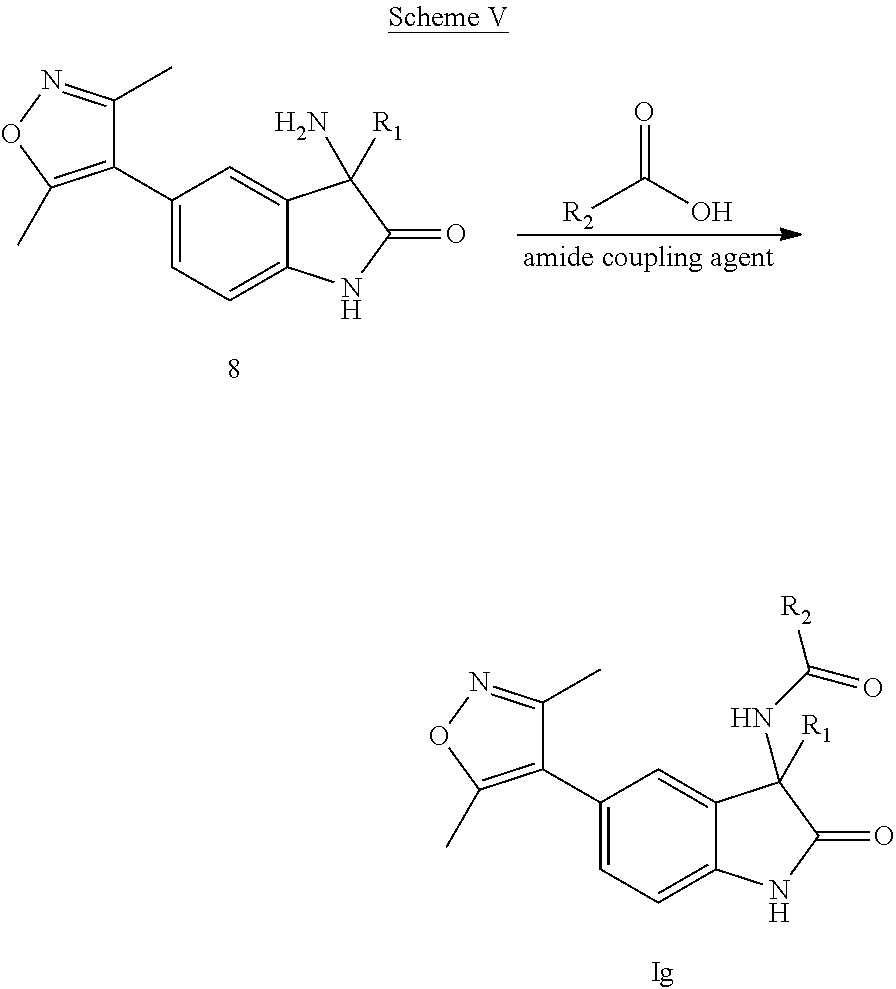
C1(C2=C(C)ON=C2C)=CC=C2C(=C1)C([R1])(NC([R2])=O)C(=O)N2.C1(C2=C(C)ON=C2C)=CC=C2C(=C1)C([R1])(N)C(=O)N2.[R2]C(O)=O
